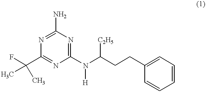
C1(N)=NC(C(C)(F)C)=NC(N(C(CCC2=CC=CC=C2)[C2H5])[H])=N1
